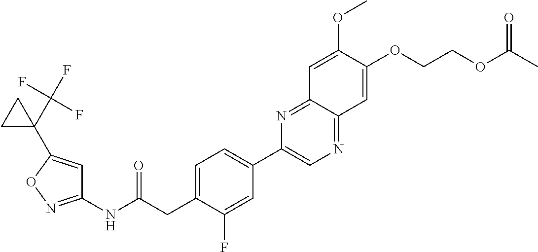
C1(NC(CC2=CC=C(C3=CN=C4C(=N3)C=C(OC)C(OCCOC(C)=O)=C4)C=C2F)=O)=NOC(C2(C(F)(F)F)CC2)=C1
